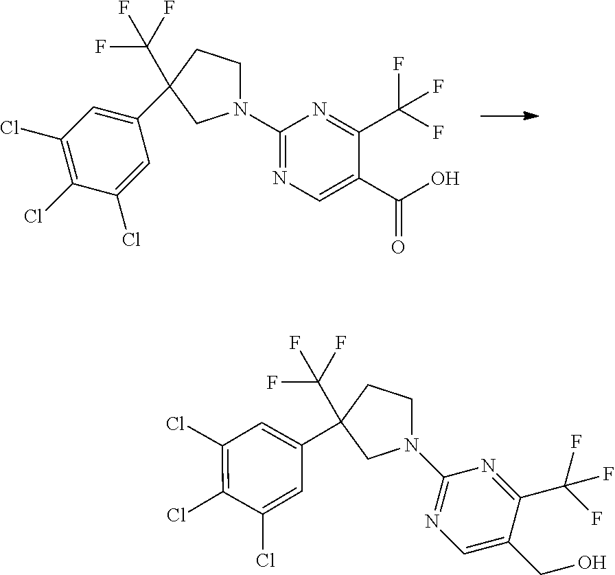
N1(C2=NC=C(C(O)=O)C(C(F)(F)F)=N2)CCC(C2=CC(Cl)=C(Cl)C(Cl)=C2)(C(F)(F)F)C1.C1CC(C2=CC(Cl)=C(Cl)C(Cl)=C2)(C(F)(F)F)CN1C1=NC=C(CO)C(C(F)(F)F)=N1
